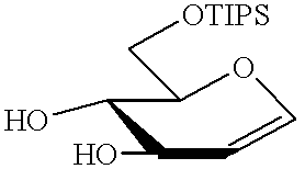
C1(O)C(C[OTIPS])OC=CC1O
